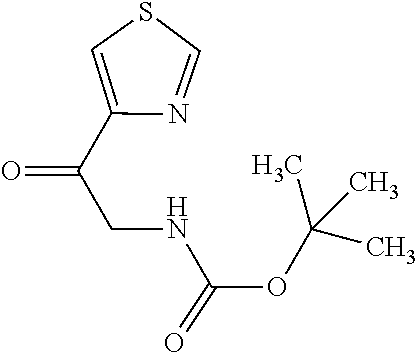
C1=C(C(CNC(OC(C)(C)C)=O)=O)N=CS1
